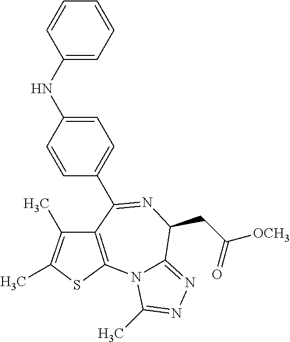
C(C([OCH3])=O)C1C2=NN=C(C)N2C2=C(C(C3=CC=C(NC4=CC=CC=C4)C=C3)=N1)C(C)=C(C)S2
